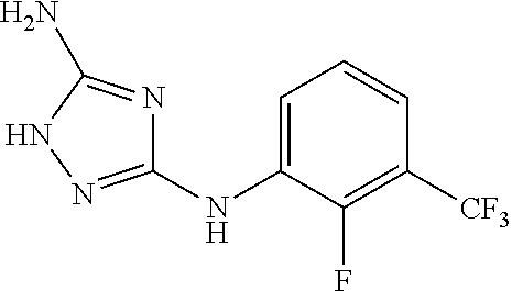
C1=C(NC2=NNC(N)=N2)C(F)=C([CF3])C=C1
